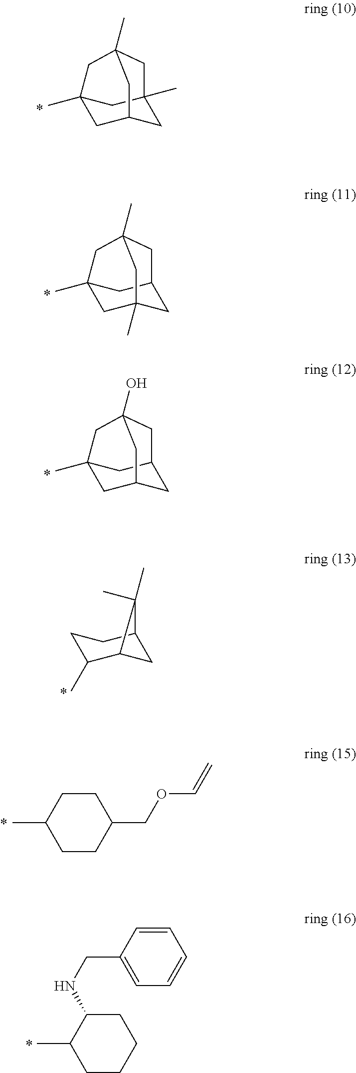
C12(C)CC3CC(C)(C1)CC(C)(C2)C3.C12(C)CC3(C)CC(C1)CC(C)(C2)C3.C12(C)CC3CC(C1)CC(O)(C2)C3.C1C(C)C2CC(C1)C2(C)C.C1CC(C)CCC1COC=C.C1=CC(CNC2C(C)CCCC2)=CC=C1
